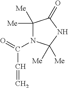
C1([Me])([Me])C(=O)NC([Me])([Me])N1C(C=C)=O
